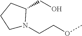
C1N(CCOC)C(CO)CC1
